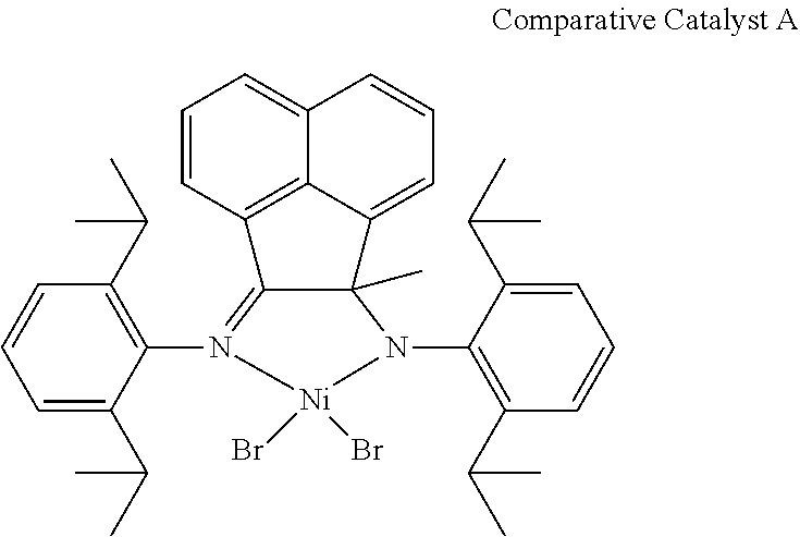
C1=CC2=C3C(=C1)C=CC=C3C1(C)C2=N(C2=C(C(C)C)C=CC=C2C(C)C)[Ni](Br)(Br)N1C1=C(C(C)C)C=CC=C1C(C)C
